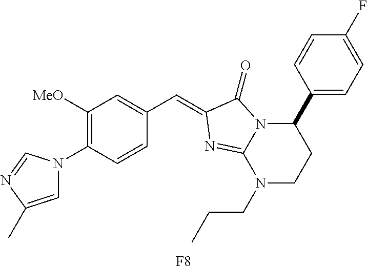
C1=C(C)N=CN1C1=C([MeO])C=C(C=C2C(=O)N3C(C4=CC=C(F)C=C4)CCN(CCC)C3=N2)C=C1.[F8]
